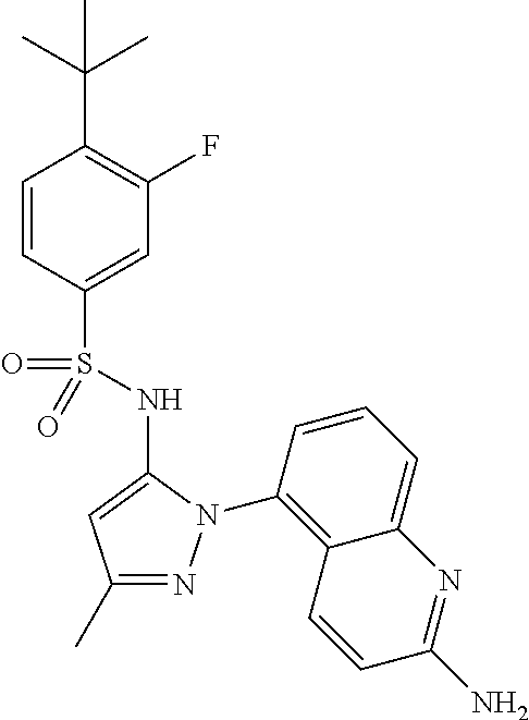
C1(S(=O)(NC2=CC(C)=NN2C2=C3C(=CC=C2)N=C(N)C=C3)=O)=CC(F)=C(C(C)(C)C)C=C1
